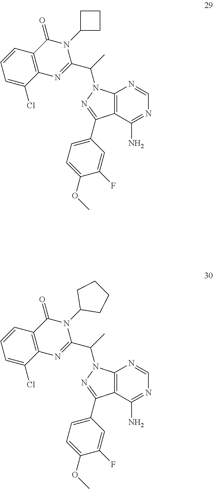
C12=C(C(N)=NC=N1)C(C1=CC=C(OC)C(F)=C1)=NN2C(C)C1=NC2=C(C(=O)N1C1CCC1)C=CC=C2Cl.C12=C(C(N)=NC=N1)C(C1=CC=C(OC)C(F)=C1)=NN2C(C)C1=NC2=C(C(=O)N1C1CCCC1)C=CC=C2Cl
